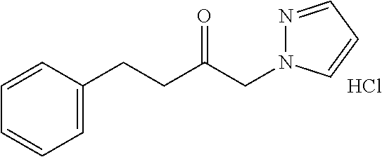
C1=C(CCC(CN2N=CC=C2)=O)C=CC=C1.Cl
